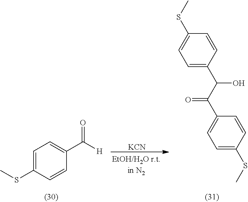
C1=C(SC)C=CC(C([H])=O)=C1.C1=C(C(C(C2=CC=C(SC)C=C2)=O)O)C=CC(SC)=C1.[KCN]
